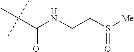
C(C(NCCS([Me])=O)=O)(C)(C)C
